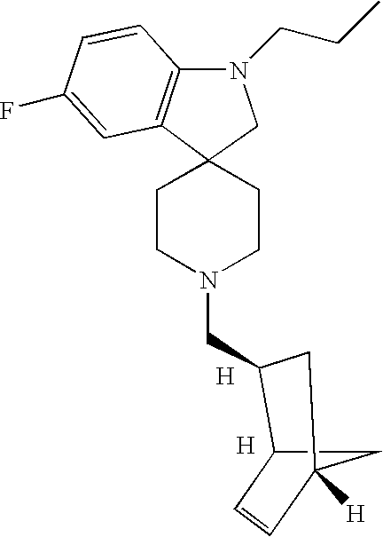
[H].C12(CCN(CC3C4C=CC([H])(C4)C3)CC1)C1=C(N(CCC)C2)C=CC(F)=C1.[H]
